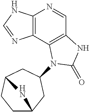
C12=C(C=NC3=C1N=CN3)NC(=O)N2C1CC2CCC(C1)N2
